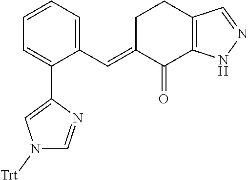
C1=CC=C(C=C2C(=O)C3=C(CC2)C=NN3)C(C2=CN([Trt])C=N2)=C1
